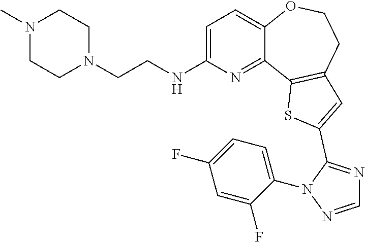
C1=C(NCCN2CCN(C)CC2)N=C2C(=C1)OCCC1=C2SC(C2=NC=NN2C2=CC=C(F)C=C2F)=C1
